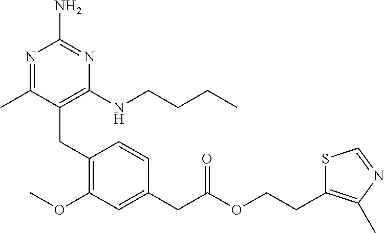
N1=C(C)C(CC2=C(OC)C=C(CC(OCCC3=C(C)N=CS3)=O)C=C2)=C(NCCCC)N=C1N
